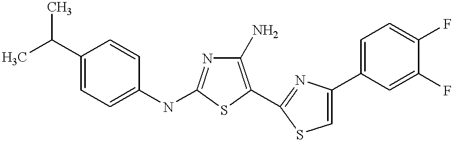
C1(N)=C(C2=NC(C3=CC=C(F)C(F)=C3)=CS2)SC(NC2=CC=C(C(C)C)C=C2)=N1
